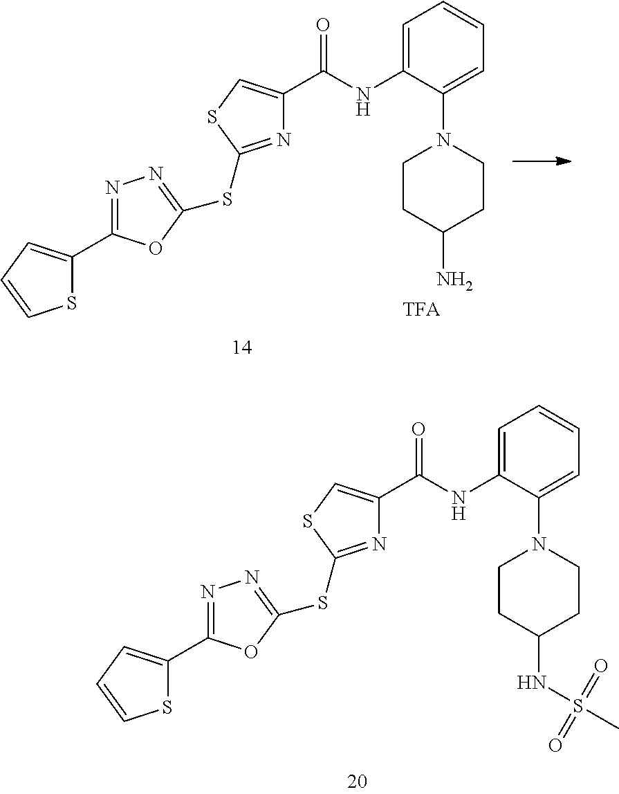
S1C(C2=NN=C(SC3=NC(C(NC4=CC=CC=C4N4CCC(NS(=O)(=O)C)CC4)=O)=CS3)O2)=CC=C1.S1C(C2=NN=C(SC3=NC(C(NC4=CC=CC=C4N4CCC(N)CC4)=O)=CS3)O2)=CC=C1
